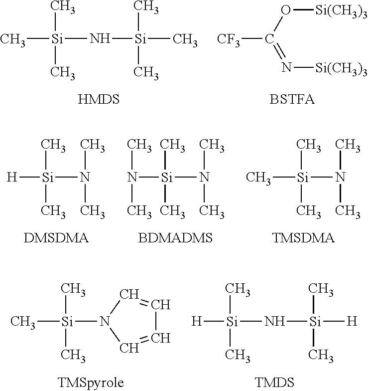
C[Si](C)(C)N[Si](C)(C)C.[CF3]C(O[Si(CH3)3])=N[Si(CH3)3].[BSTFA].C[Si](C)(C)N(C)C.[TMSDMA].[H][Si](C)(C)N(C)C.[DMSDMA].N([Si](C)(C)N(C)C)(C)C.[BDMADMS].C[Si](C)(C)N1C=CC=C1.[H][Si](C)(C)N[Si](C)(C)[H]
